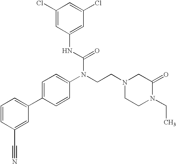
C1=CC(C#N)=CC(C2=CC=C(N(CCN3CCN(CC)C(=O)C3)C(=O)NC3=CC(Cl)=CC(Cl)=C3)C=C2)=C1
